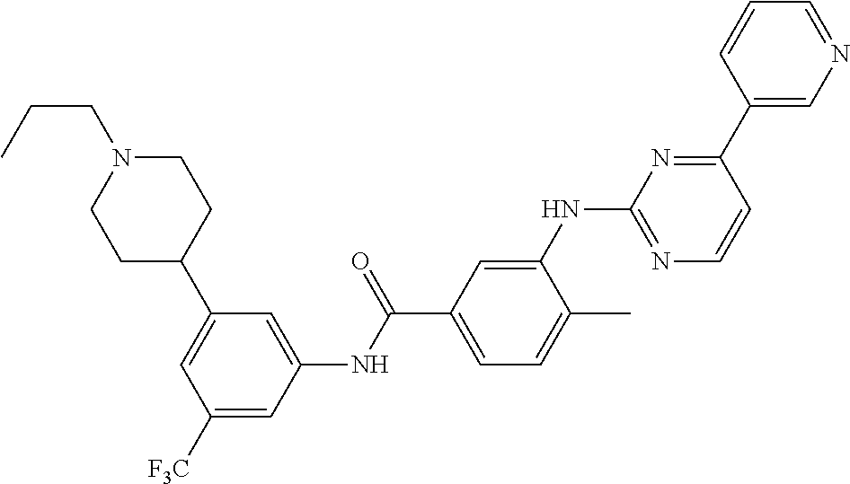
C1=C(C2CCN(CCC)CC2)C=C(NC(C2=CC=C(C)C(NC3=NC=CC(C4=CN=CC=C4)=N3)=C2)=O)C=C1[F3C]
